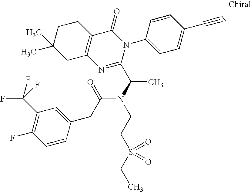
C1(C(N(C(CC2=CC(C(F)(F)F)=C(F)C=C2)=O)CCS(CC)(=O)=O)C)=NC2=C(C(=O)N1C1=CC=C(C#N)C=C1)CCC(C)(C)C2
